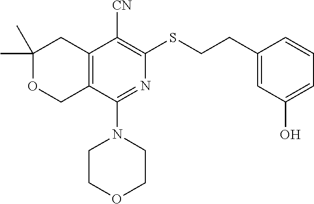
C1(C)(C)OCC2=C(C1)C([CN])=C(SCCC1=CC(O)=CC=C1)N=C2N1CCOCC1
